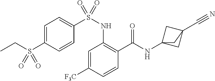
C1=C([F3C])C=CC(C(=O)NC23CC(C#N)(C2)C3)=C1NS(C1=CC=C(S(CC)(=O)=O)C=C1)(=O)=O
